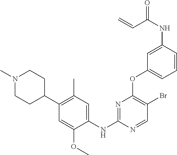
C1=CC(NC(=O)C=C)=CC(OC2=C(Br)C=NC(NC3=CC(C)=C(C4CCN(C)CC4)C=C3OC)=N2)=C1
